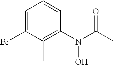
C1=C(Br)C(C)=C(N(C(C)=O)O)C=C1
